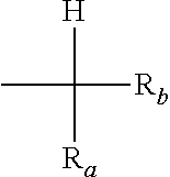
[H]C(C)([Ra])[Rb]
